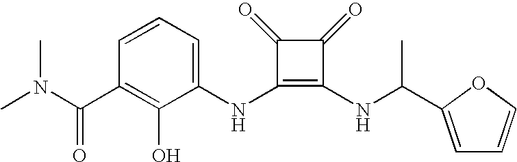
CN(C(C1=C(O)C(NC2=C(NC(C3=CC=CO3)C)C(=O)C2=O)=CC=C1)=O)C
